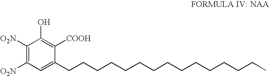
C1(CCCCCCCCCCCCCCC)=CC([O2N])=C([O2N])C(O)=C1[COOH]
